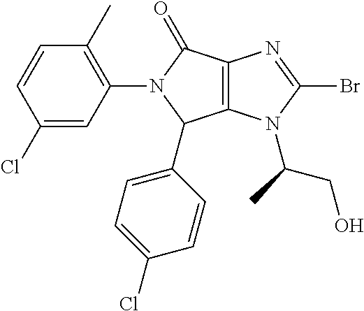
C12=C(N(C(C)CO)C(Br)=N1)C(C1=CC=C(Cl)C=C1)N(C1=C(C)C=CC(Cl)=C1)C2=O
